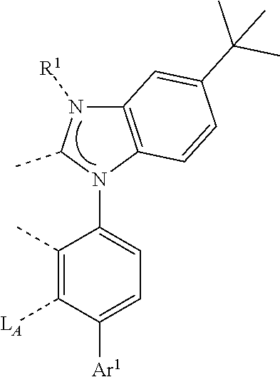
C12=C(N(C3=CC=C([Ar1])C([LA])=C3C)C(C)N1[R1])C=CC(C(C)(C)C)=C2
